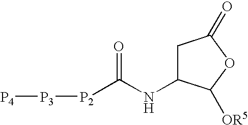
[P2](C(NC1CC(=O)OC1[OR5])=O)[P3][P4]
